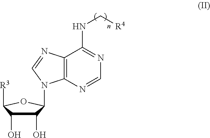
C1(O)C(O)C([R3])OC1N1C2=C(C(NC[R4])=NC=N2)N=C1
